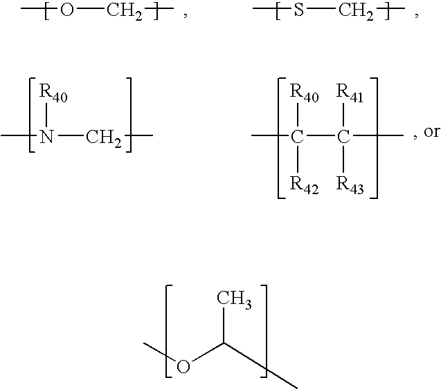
O(CC)C.S(CC)C.N(CC)([R40])C.C(C(C)([R41])[R43])([R40])(C)[R42].COC(C)C
